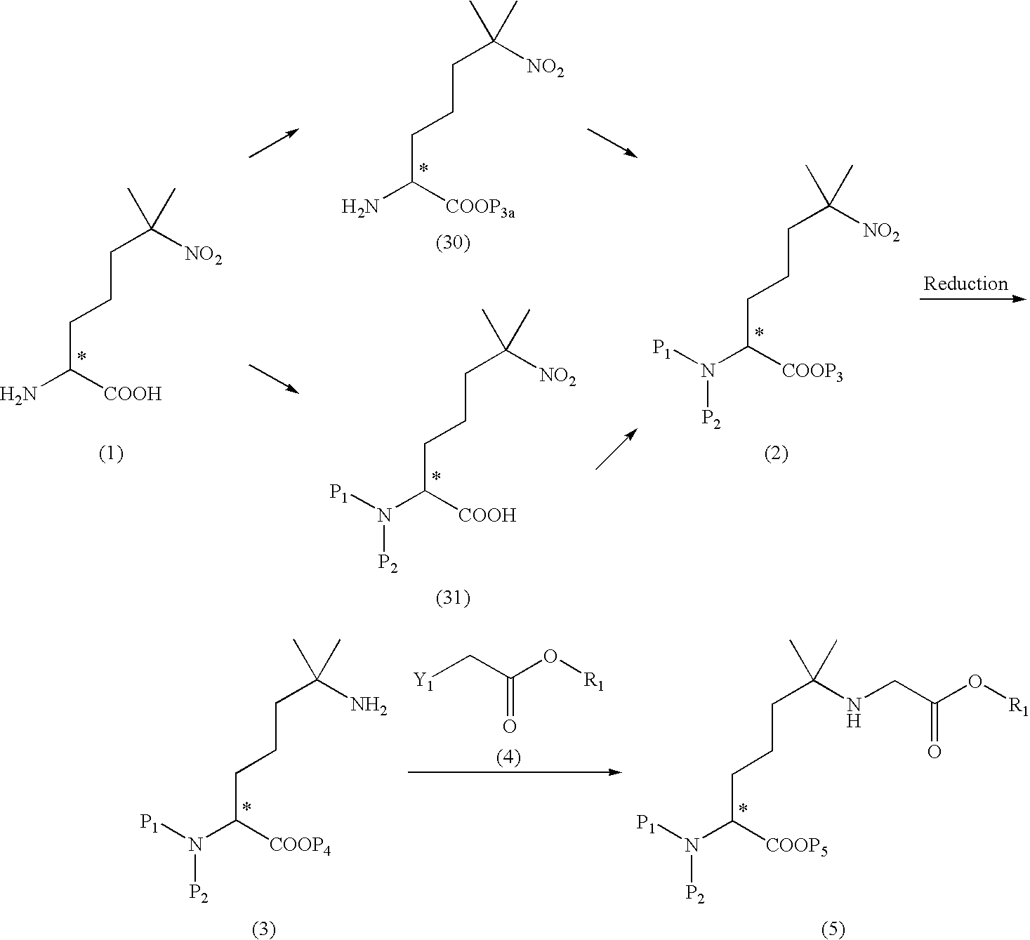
[P1]N(C([COOP4])CCCC(C)(C)N)[P2].[Y1]CC(=O)O[R1].C(C([COOP5])N([P1])[P2])CCC(C)(C)NCC(=O)O[R1].*.*.NC([COOH])CCCC([NO2])(C)C.*.NC([COOP3a])CCCC([NO2])(C)C.CC(C)([NO2])CCCC([COOH])N([P1])[P2].*.*.[COOP3]C(N([P1])[P2])CCCC([NO2])(C)C.*
